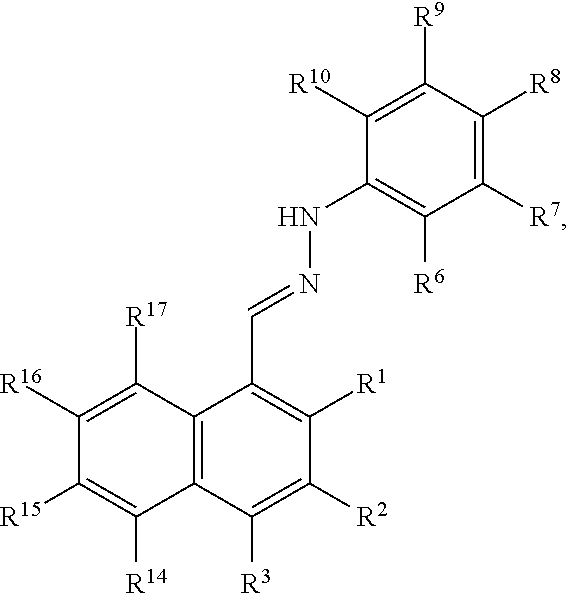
C12=C(C([R3])=C([R2])C([R1])=C1C=NNC1=C([R6])C([R7])=C([R8])C([R9])=C1[R10])C([R14])=C([R15])C([R16])=C2[R17]
